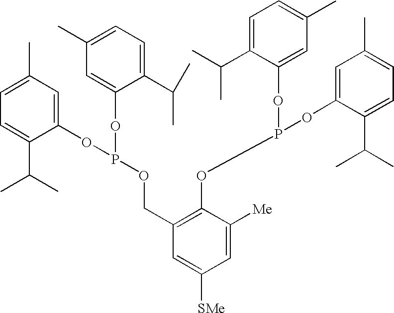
C1(C)=CC=C(C(C)C)C(OP(OC2=CC(C)=CC=C2C(C)C)OCC2=C(OP(OC3=CC(C)=CC=C3C(C)C)OC3=CC(C)=CC=C3C(C)C)C([Me])=CC([SMe])=C2)=C1
